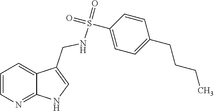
C1=CN=C2C(=C1)C(CNS(=O)(C1=CC=C(CCCC)C=C1)=O)=CN2
